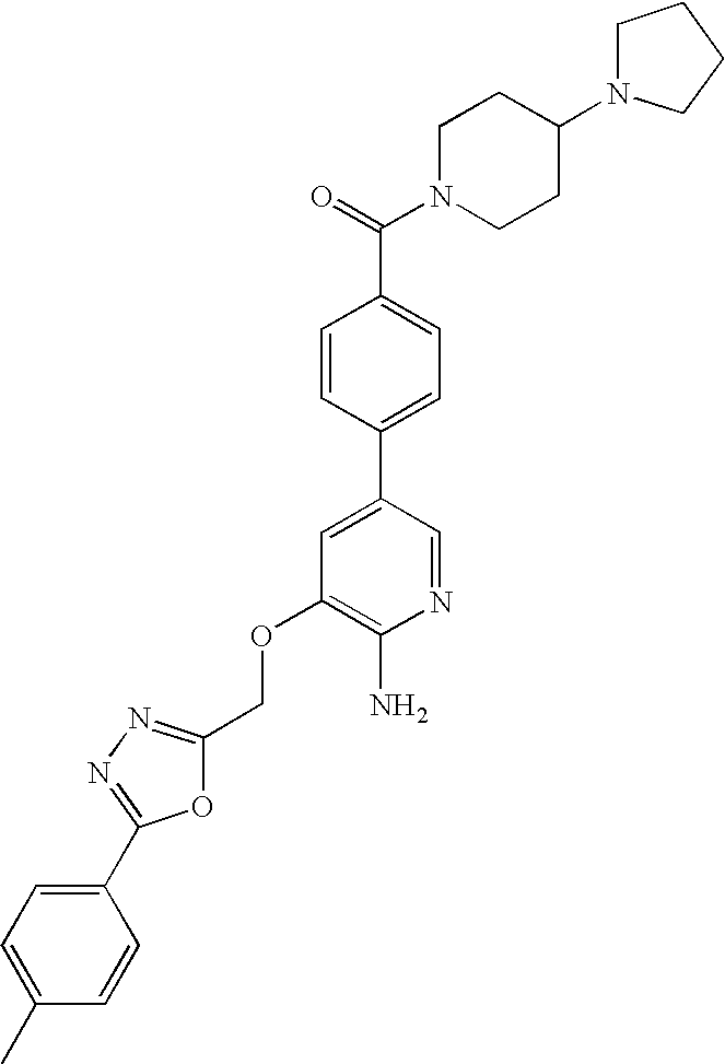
C(OC1=C(N)N=CC(C2=CC=C(C(=O)N3CCC(N4CCCC4)CC3)C=C2)=C1)C1=NN=C(C2=CC=C(C)C=C2)O1
